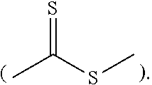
S=C(SC)C
